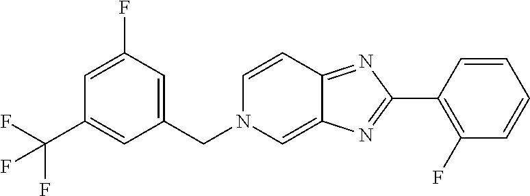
C1=C(F)C=C(CN2C=C3C(=NC(C4=C(F)C=CC=C4)=N3)C=C2)C=C1C(F)(F)F
